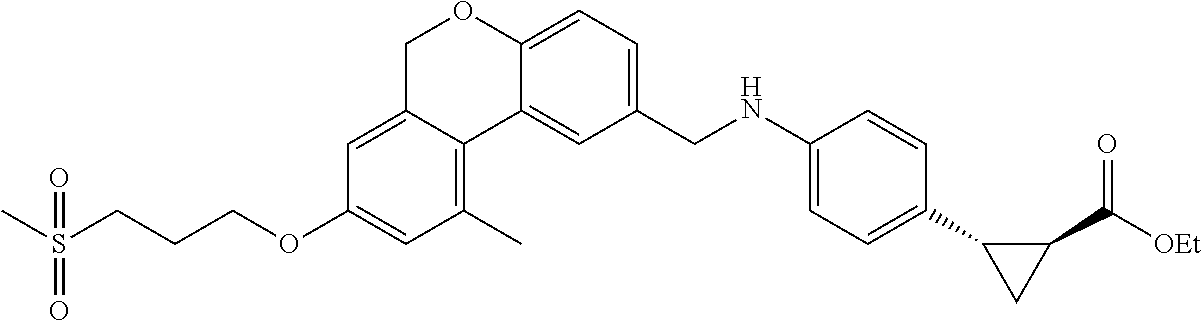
CS(CCCOC1=CC(C)=C2C(=C1)COC1=CC=C(CNC3=CC=C(C4C(C([OEt])=O)C4)C=C3)C=C21)(=O)=O
